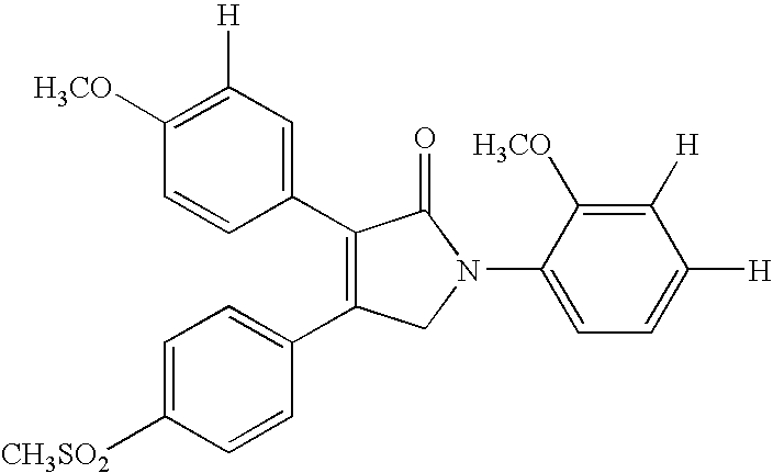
C1=CC(C2=C(C3=CC=C([CH3SO2])C=C3)CN(C3=CC=C([H])C([H])=C3[H3CO])C2=O)=CC([H])=C1[H3CO]
